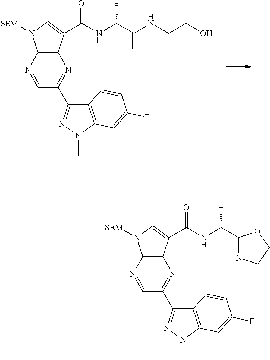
C12=C(C(C(NC(C(NCCO)=O)C)=O)=CN1[SEM])N=C(C1=NN(C)C3=C1C=CC(F)=C3)C=N2.C12=C(C(C(NC(C3=NCCO3)C)=O)=CN1[SEM])N=C(C1=NN(C)C3=C1C=CC(F)=C3)C=N2
